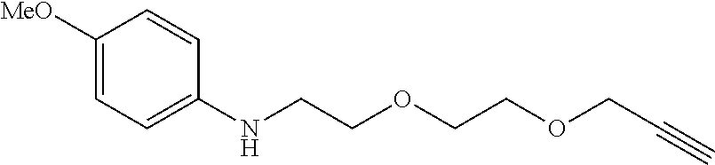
N(CCOCCOCC#C)C1=CC=C([MeO])C=C1
